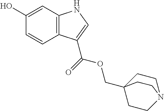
C1(O)=CC2=C(C=C1)C(C(=O)OCC13CCN(CC1)CC3)=CN2
